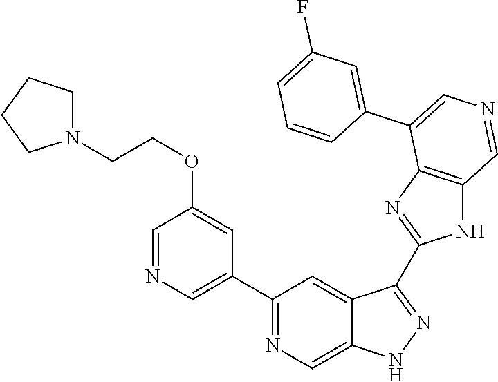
C1(C2=CN=CC(OCCN3CCCC3)=C2)=NC=C2C(=C1)C(C1=NC3=C(N1)C=NC=C3C1=CC(F)=CC=C1)=NN2
